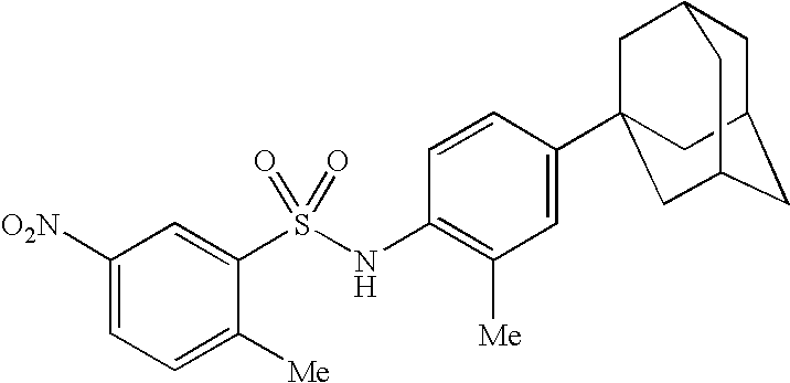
C1([O2N])=CC=C([Me])C(S(NC2=C([Me])C=C(C34CC5CC(CC(C3)C5)C4)C=C2)(=O)=O)=C1
